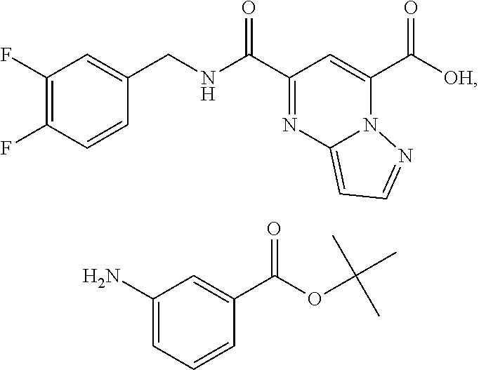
N(C(C1=NC2=CC=NN2C(C([OH])=O)=C1)=O)CC1=CC(F)=C(F)C=C1.NC1=CC=CC(C(OC(C)(C)C)=O)=C1
